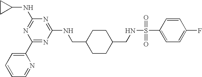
C1(C2=CC=CC=N2)=NC(NCC2CCC(CNS(=O)(C3=CC=C(F)C=C3)=O)CC2)=NC(NC2CC2)=N1
